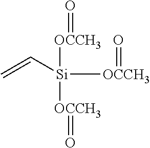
[OCCH3]([Si]([OCCH3]=O)(C=C)[OCCH3]=O)=O
